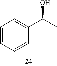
C1=CC=CC(C(C)O)=C1
